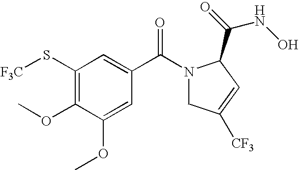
C1(S[F3C])=C(OC)C(OC)=CC(C(N2CC([CF3])=CC2C(=O)NO)=O)=C1
